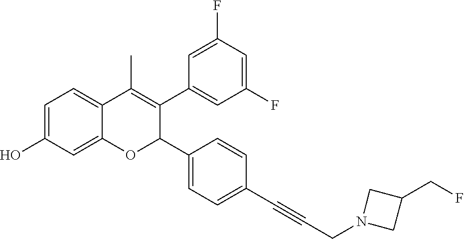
C1=C2C(=CC=C1O)C(C)=C(C1=CC(F)=CC(F)=C1)C(C1=CC=C(C#CCN3CC(CF)C3)C=C1)O2
